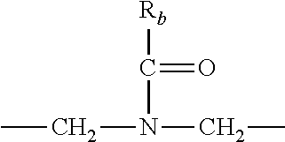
CCN(C(=O)[Rb])CC
